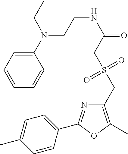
C1=C(C)C=CC(C2=NC(CS(CC(NCCN(C3=CC=CC=C3)CC)=O)(=O)=O)=C(C)O2)=C1
